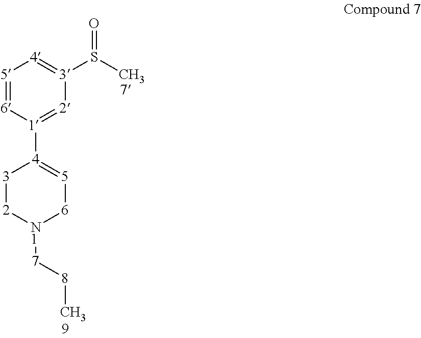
[5]1=[6][1]([4]2=[5][6][N1]([7][8]C)[2][3]2)=[2][3](S(C)=O)=[4]1
